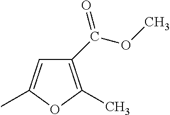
C1(C(OC)=O)=C(C)OC(C)=C1
